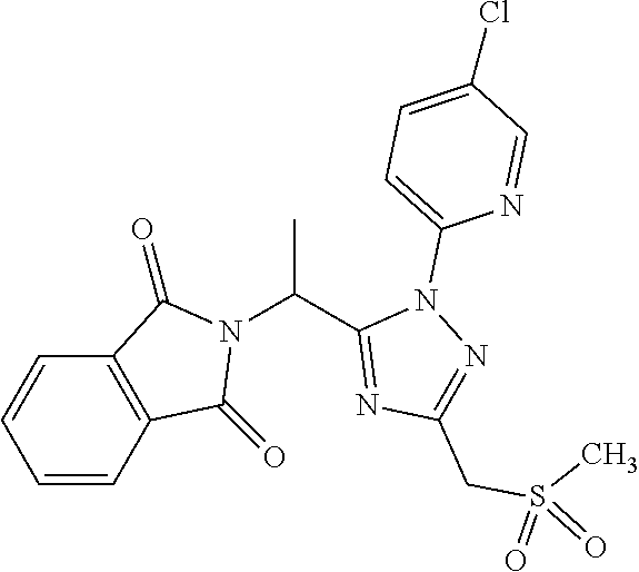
C1=CC2=C(C=C1)C(=O)N(C(C1=NC(CS(C)(=O)=O)=NN1C1=CC=C(Cl)C=N1)C)C2=O
